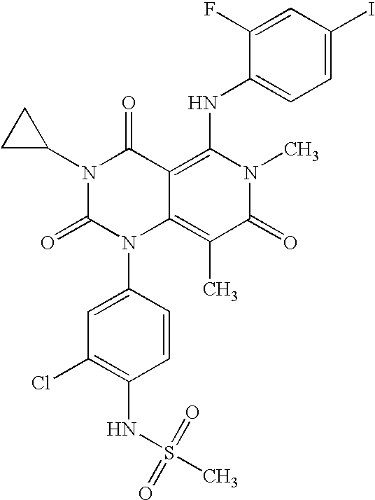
C1(Cl)=C(NS(=O)(=O)C)C=CC(N2C3=C(C)C(=O)N(C)C(NC4=CC=C(I)C=C4F)=C3C(=O)N(C3CC3)C2=O)=C1
